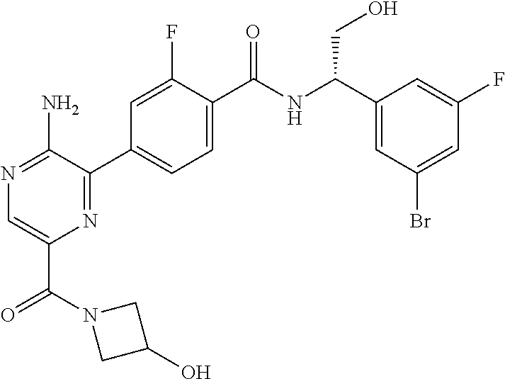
N1=C(N)C(C2=CC=C(C(NC(C3=CC(Br)=CC(F)=C3)CO)=O)C(F)=C2)=NC(C(=O)N2CC(O)C2)=C1
